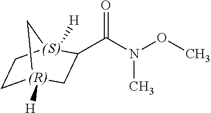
C(N(OC)C)(=O)C1C[(R)]2([H])CC[(S)]1([H])C2
